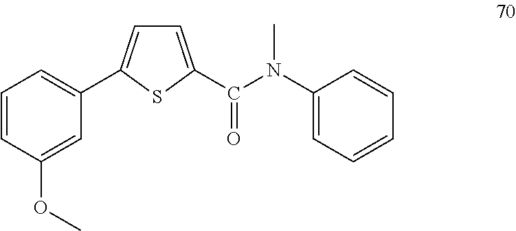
C1=C(C(N(C2=CC=CC=C2)C)=O)SC(C2=CC=CC(OC)=C2)=C1
